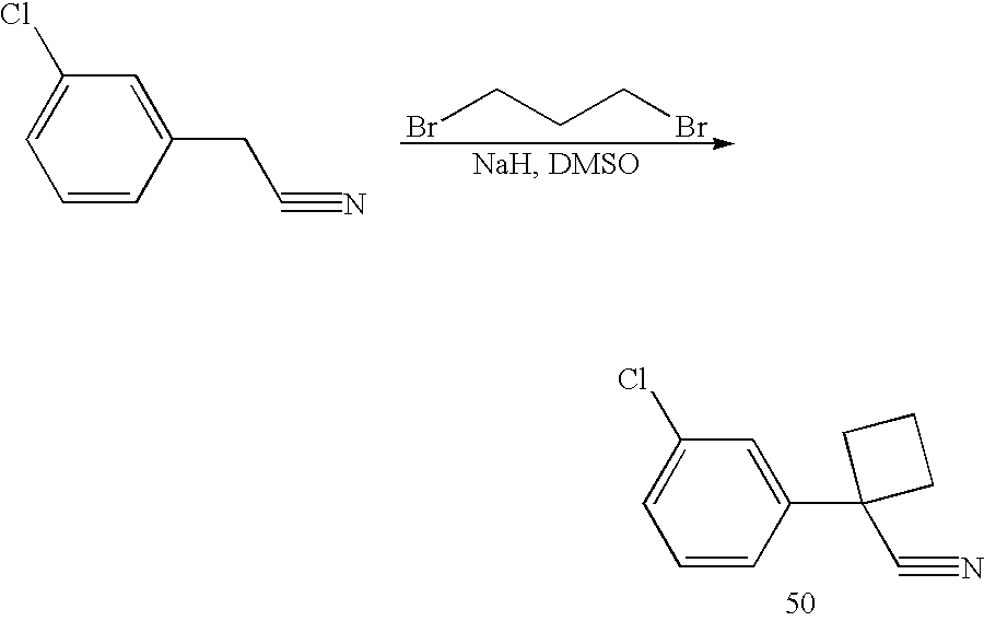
C1=CC(CC#N)=CC(Cl)=C1.BrCCCBr.C1=C(Cl)C=C(C2(C#N)CCC2)C=C1
